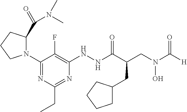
N1(C2=NC(CC)=NC(NNC(C(CN(O)C([H])=O)CC3CCCC3)=O)=C2F)C(C(=O)N(C)C)CCC1
